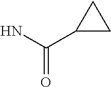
NC(C1CC1)=O
